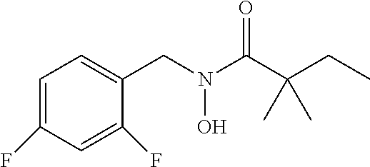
C1=C(F)C=C(F)C(CN(C(C(CC)(C)C)=O)O)=C1
